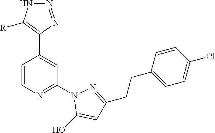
C1=CN=C(N2C(O)=CC(CCC3=CC=C(Cl)C=C3)=N2)C=C1C1=C([R])NN=N1
